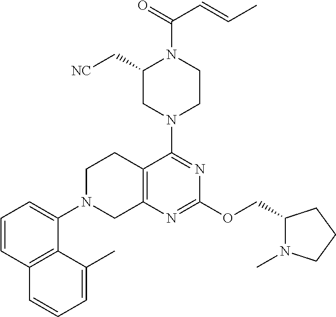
C1=CC2=C(C(N3CC4=C(CC3)C(N3CC(C[NC])N(C(=O)C=CC)CC3)=NC(OCC3N(C)CCC3)=N4)=C1)C(C)=CC=C2
